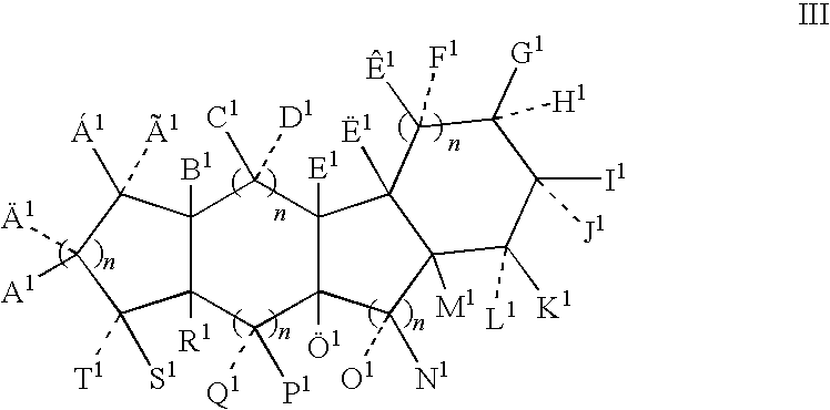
C12([B1])C([R1])(C([Q1])([P1])C3([1])C([E1])(C1([C1])[D1])C1([1])C([M1])(C3([O1])[N1])C([K1])([L1])C([I1])([J1])C([G1])([H1])C1([1])[F1])C([T1])([S1])C([1])([A1])C2([1])[1]
